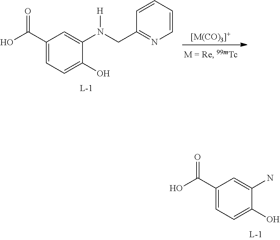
C1(C(O)=O)=CC=C(O)C(N)=C1.C1(C(O)=O)=CC=C(O)C(N(CC2=NC=CC=C2)[H])=C1
